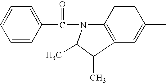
C1=CC(C(N2C3=C(C=C(C)C=C3)C(C)C2C)=O)=CC=C1
